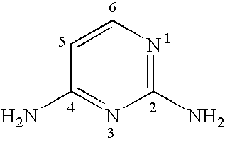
C1(N)=NC=CC(N)=N1
